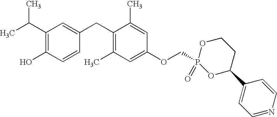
CC(C1=C(O)C=CC(CC2=C(C)C=C(OCP3(=O)OC(C4=CC=NC=C4)CCO3)C=C2C)=C1)C
